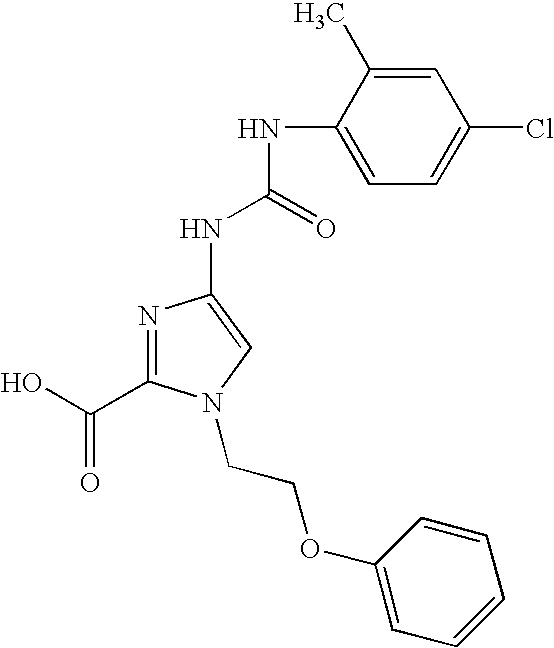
N1=C(C(O)=O)N(CCOC2=CC=CC=C2)C=C1NC(NC1=CC=C(Cl)C=C1C)=O
